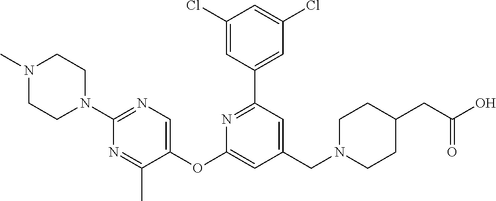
C1(Cl)=CC(C2=NC(OC3=CN=C(N4CCN(C)CC4)N=C3C)=CC(CN3CCC(CC(O)=O)CC3)=C2)=CC(Cl)=C1
